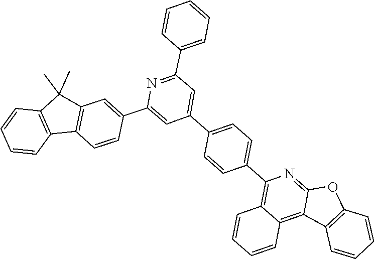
C12=NC(C3=CC=C(C4=CC(C5=CC=CC=C5)=NC(C5=CC6=C(C=C5)C5=C(C=CC=C5)C6(C)C)=C4)C=C3)=C3C(=C1C1=C(O2)C=CC=C1)C=CC=C3
